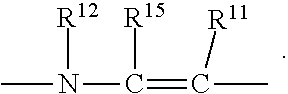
CN(C(=C([R11])C)[R15])[R12]
